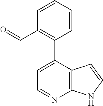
C1=C(C2=C(C=O)C=CC=C2)C2=C(N=C1)NC=C2
